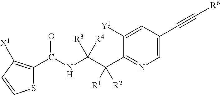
S1C(C(NC(C(C2=NC=C(C#C[R6])C=C2[Y1])([R1])[R2])([R3])[R4])=O)=C([X1])C=C1
